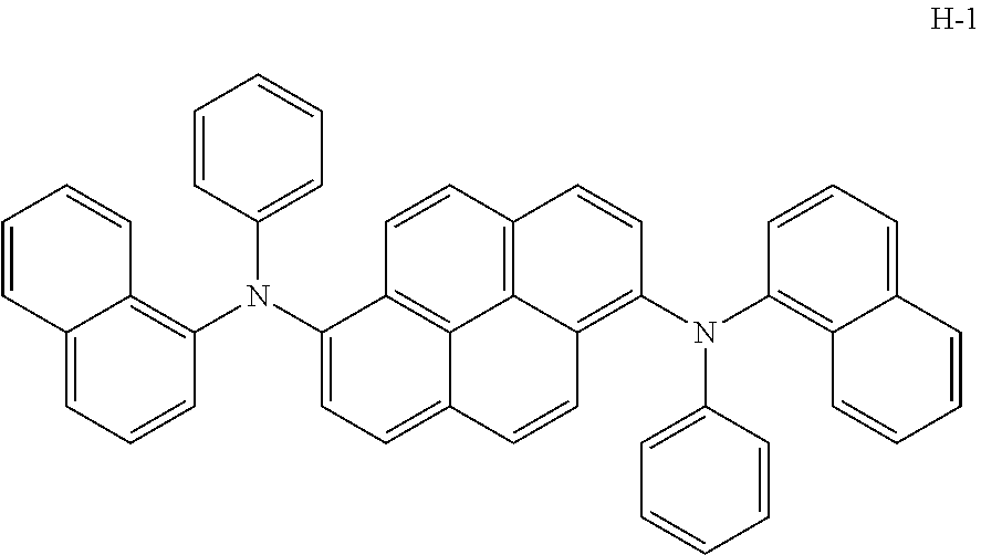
C12=CC=CC(N(C3=CC=C4C5=C3C=CC3=C5C(=C(N(C5=C6C(=CC=C5)C=CC=C6)C5=CC=CC=C5)C=C3)C=C4)C3=CC=CC=C3)=C1C=CC=C2
